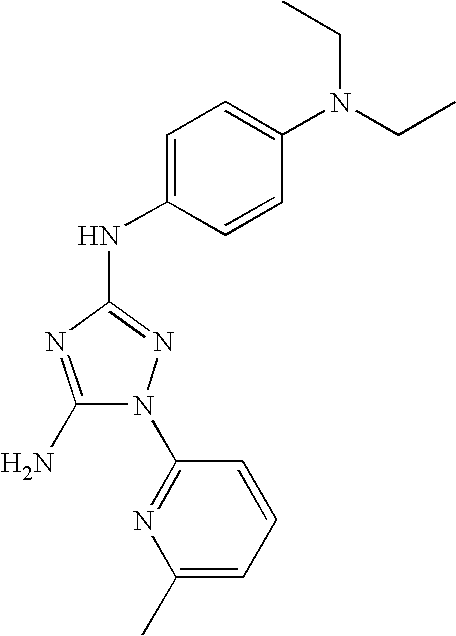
C1(N)=NC(NC2=CC=C(N(CC)CC)C=C2)=NN1C1=NC(C)=CC=C1
